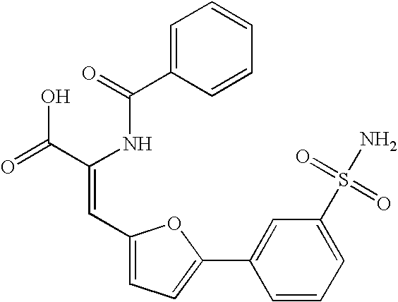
C1=C(C(=O)NC(C(=O)O)=CC2=CC=C(C3=CC(S(=O)(=O)N)=CC=C3)O2)C=CC=C1
